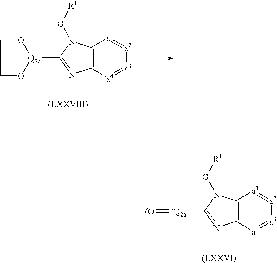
C12=C([a4]=[a3][a2]=[a1]1)N=C([)Q2a]=[(O])N2[G][R1].C12=C([a4]=[a3][a2]=[a1]1)N=C([Q2a]1OCCO1)N2[G][R1]
